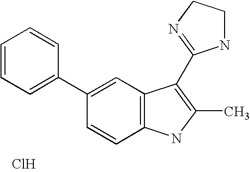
C1=C(C2=CC=CC=C2)C=CC2=C1C(C1=NCCN1)=C(C)N2.Cl
